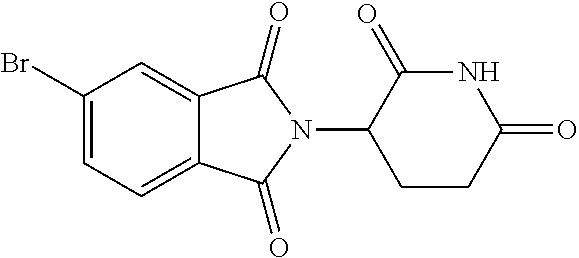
C1=C2C(=CC=C1Br)C(=O)N(C1CCC(=O)NC1=O)C2=O
